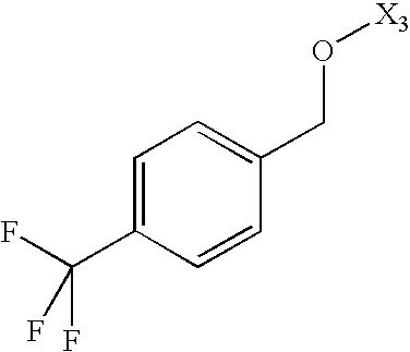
C1=C(C(F)(F)F)C=CC(CO[X3])=C1
